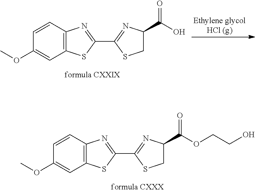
C1=CC(OC)=CC2=C1N=C(C1=NC(C(OCCO)=O)CS1)S2.C1=CC(OC)=CC2=C1N=C(C1=NC(C(O)=O)CS1)S2
